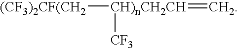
[(CF3)2CF(CH2][CH)nCH2CH](=C)[CF3]
